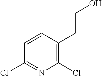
C1(Cl)=C(CCO)C=CC(Cl)=N1
